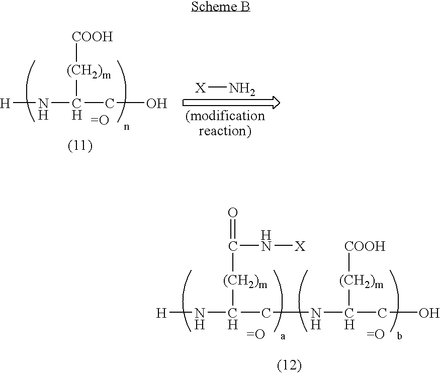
C([(CH2)m]C(N[H])CNC([(CH2)m][COOH])CO)(N[X])=O.[COOH][(CH2)m]C(N[H])CO.[X]N
